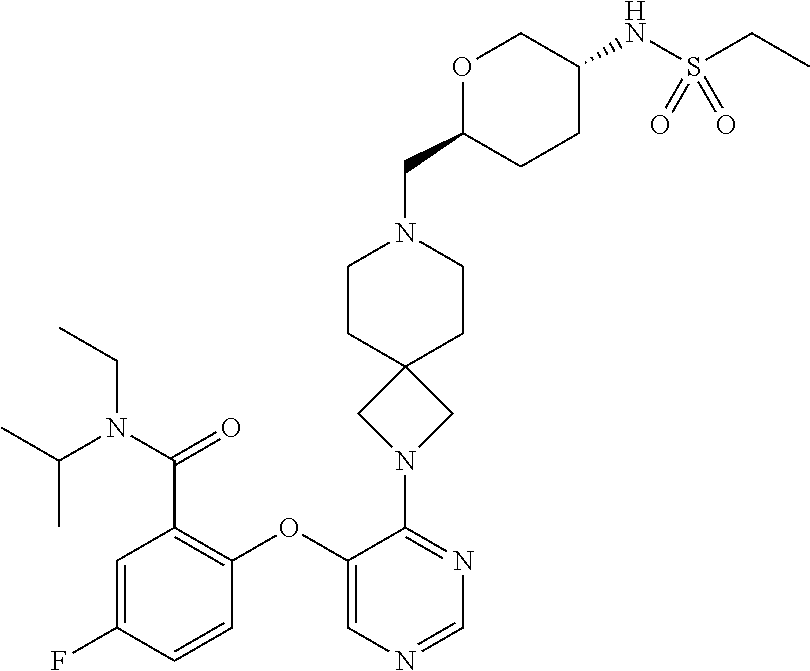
C1=C(F)C=CC(OC2=CN=CN=C2N2CC3(C2)CCN(CC2CCC(NS(CC)(=O)=O)CO2)CC3)=C1C(N(C(C)C)CC)=O
